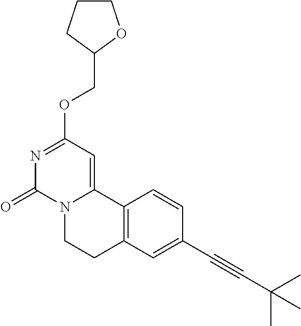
N1=C(OCC2OCCC2)C=C2N(C1=O)CCC1=C2C=CC(C#CC(C)(C)C)=C1
